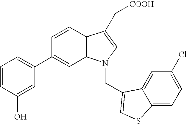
C1=CC2=C(C=C1C1=CC=CC(O)=C1)N(CC1=CSC3=CC=C(Cl)C=C31)C=C2C[COOH]
